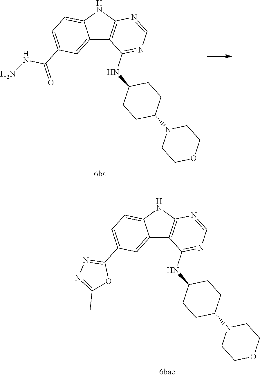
C12=CC(C(NN)=O)=CC=C1NC1=C2C(NC2CCC(N3CCOCC3)CC2)=NC=N1.C12=CC(C3=NN=C(C)O3)=CC=C1NC1=C2C(NC2CCC(N3CCOCC3)CC2)=NC=N1
